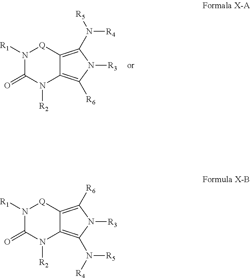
N1([R1])C(=O)N([R2])C2=C([R6])N([R3])C(N([R5])[R4])=C2[Q]1.N1([R1])C(=O)N([R2])C2=C(N([R5])[R4])N([R3])C([R6])=C2[Q]1
